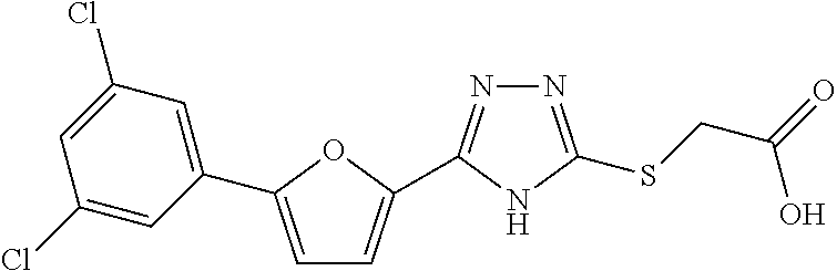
N1=C(C2=CC=C(C3=CC(Cl)=CC(Cl)=C3)O2)NC(SCC(O)=O)=N1
